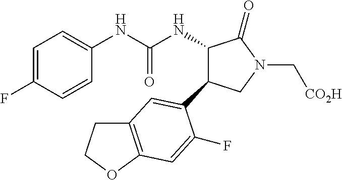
C1=C(F)C=CC(NC(NC2C(C3=CC4=C(OCC4)C=C3F)CN(C[CO2H])C2=O)=O)=C1
